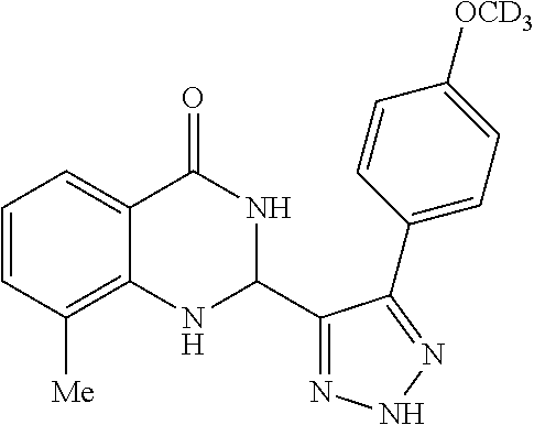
C1=CC([Me])=C2C(=C1)C(=O)NC(C1=NNN=C1C1=CC=C([OCD3])C=C1)N2
